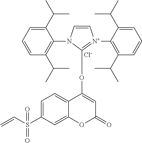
C1(C(C)C)=CC=CC(C(C)C)=C1N1C=C[N+](C2=C(C(C)C)C=CC=C2C(C)C)=C1OC1=CC(=O)OC2=CC(S(C=C)(=O)=O)=CC=C12.[Cl-]
